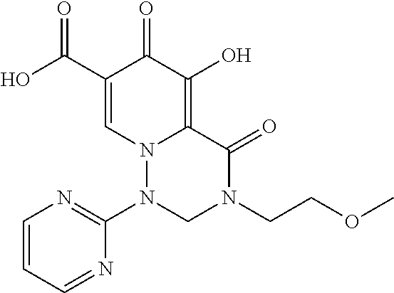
O=C1N(CCOC)CN(C2=NC=CC=N2)N2C1=C(O)C(=O)C(C(O)=O)=C2
